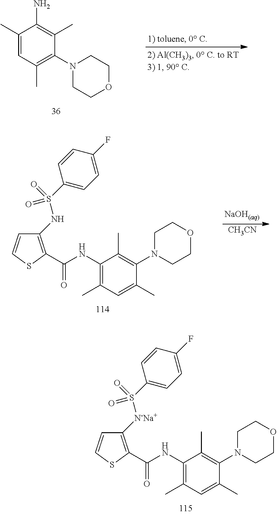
C1(C)=CC(C)=C(N2CCOCC2)C(C)=C1N.[CH3CN].C1(NS(=O)(C2=CC=C(F)C=C2)=O)=C(C(NC2=C(C)C=C(C)C(N3CCOCC3)=C2C)=O)SC=C1.C1([N-Na+]S(=O)(C2=CC=C(F)C=C2)=O)=C(C(NC2=C(C)C=C(C)C(N3CCOCC3)=C2C)=O)SC=C1
